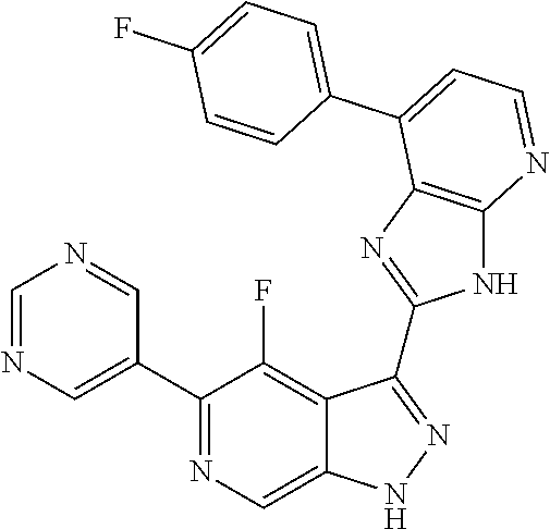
C1=NC=C(C2=NC=C3C(=C2F)C(C2=NC4=C(N2)N=CC=C4C2=CC=C(F)C=C2)=NN3)C=N1
